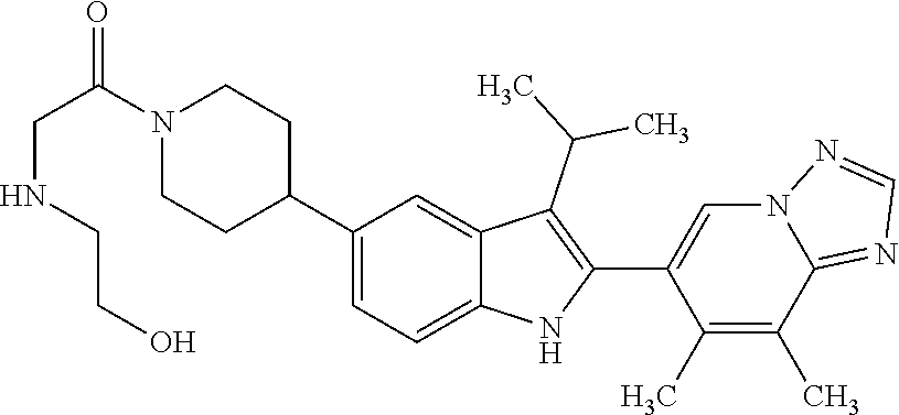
C1(C2CCN(C(CNCCO)=O)CC2)=CC=C2C(=C1)C(C(C)C)=C(C1=CN3C(=NC=N3)C(C)=C1C)N2
